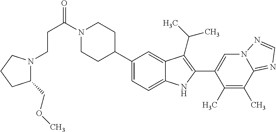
C(C(=O)N1CCC(C2=CC=C3C(=C2)C(C(C)C)=C(C2=CN4C(=NC=N4)C(C)=C2C)N3)CC1)CN1C(COC)CCC1
